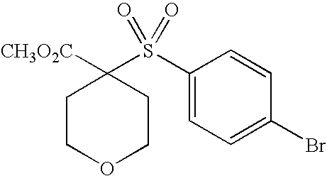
[CH3O2C]C1(S(C2=CC=C(Br)C=C2)(=O)=O)CCOCC1
